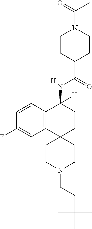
[H].C12=C(C=CC(F)=C1)C(NC(C1CCN(C(C)=O)CC1)=O)([H])CCC21CCN(CCC(C)(C)C)CC1
